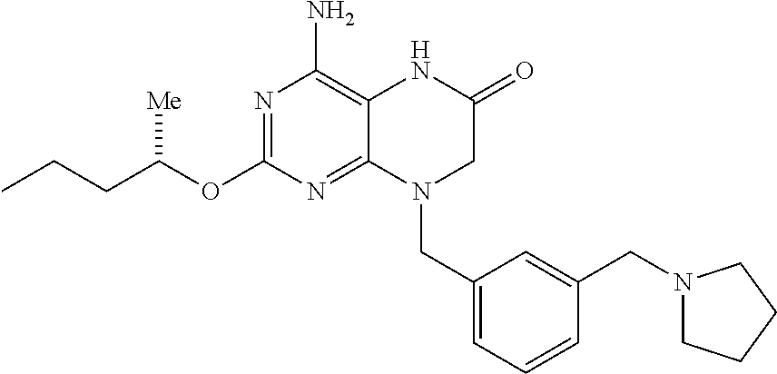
CCCC(OC1=NC(N)=C2C(=N1)N(CC1=CC=CC(CN3CCCC3)=C1)CC(=O)N2)[Me]
